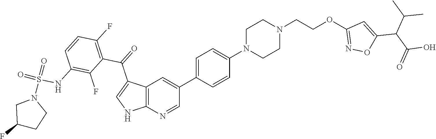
C12=C(N=CC(C3=CC=C(N4CCN(CCOC5=NOC(C(C(C)C)C(O)=O)=C5)CC4)C=C3)=C1)NC=C2C(=O)C1=C(F)C=CC(NS(N2CC(F)CC2)(=O)=O)=C1F
